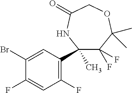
C1(F)=C(C2(C)C(F)(F)C(C)(C)OCC(=O)N2)C=C(Br)C(F)=C1
